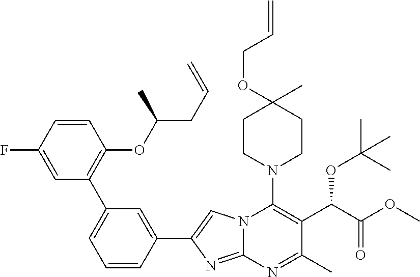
C1=CC(F)=CC(C2=CC=CC(C3=CN4C(=N3)N=C(C)C(C(C(OC)=O)OC(C)(C)C)=C4N3CCC(OCC=C)(C)CC3)=C2)=C1OC(C)CC=C
